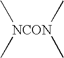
[NCON](C)(C)(C)C
